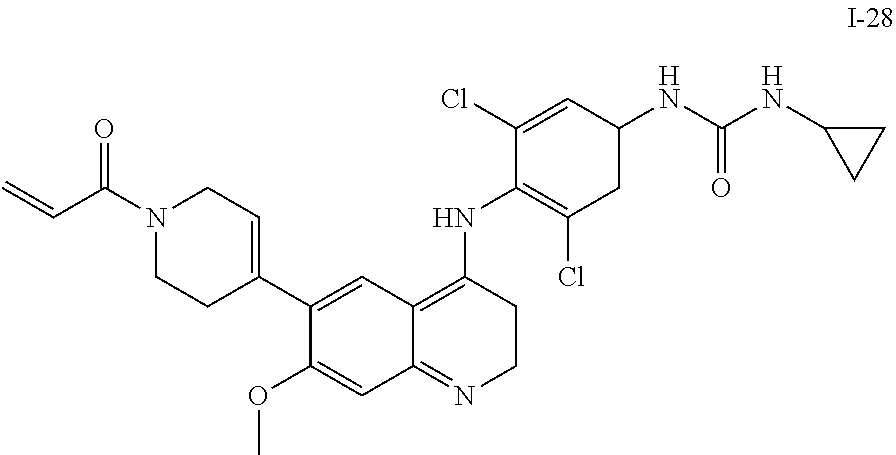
C1(C2=CCN(C(C=C)=O)CC2)=CC2=C(NC3=C(Cl)CC(NC(NC4CC4)=O)C=C3Cl)CCN=C2C=C1OC
